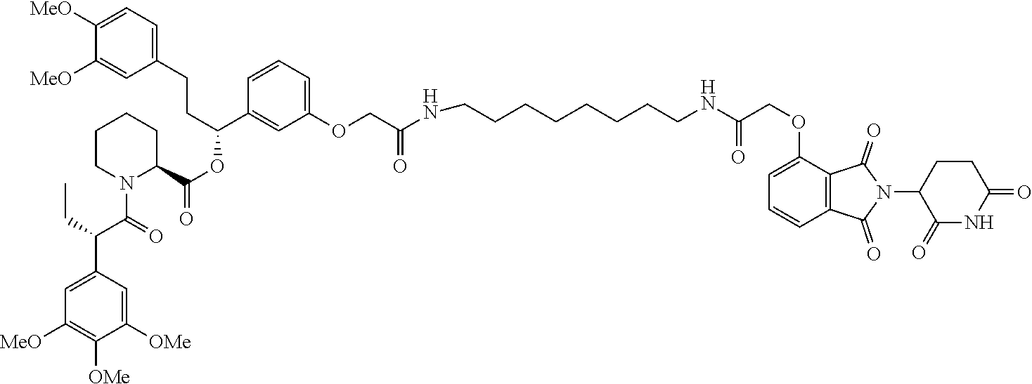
C(CNC(COC1=CC=CC2=C1C(=O)N(C1C(=O)NC(=O)CC1)C2=O)=O)CCCCCCNC(COC1=CC=CC(C(CCC2=CC=C([MeO])C([MeO])=C2)OC(=O)C2CCCCN2C(C(C2=CC([MeO])=C([OMe])C([OMe])=C2)CC)=O)=C1)=O
